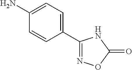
C1=CC(C2=NOC(=O)N2)=CC=C1N
